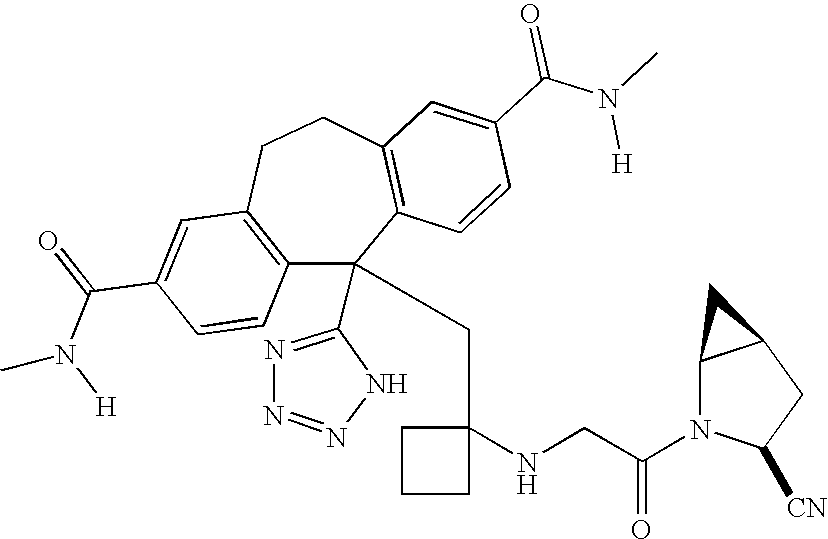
C1(C(=O)N([H])C)=CC2=C(C=C1)C(C1=NN=NN1)(CC1(NCC(N3C([CN])CC4C3C4)=O)CCC1)C1=C(CC2)C=C(C(N(C)[H])=O)C=C1
